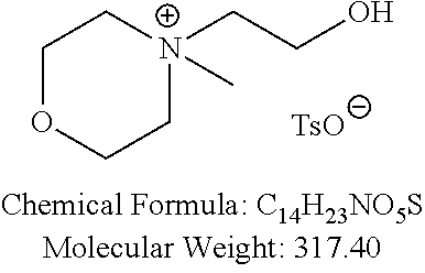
C1OCC[N+](CCO)(C)C1
